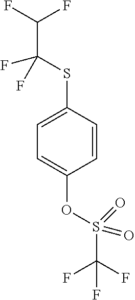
C1=CC(SC(C(F)F)(F)F)=CC=C1OS(C(F)(F)F)(=O)=O
